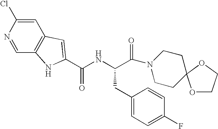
C(NC(C(=O)N1CCC2(CC1)OCCO2)CC1=CC=C(F)C=C1)(=O)C1=CC2=C(C=NC(Cl)=C2)N1
